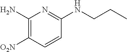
C1(N)=C([O2N])C=CC(NCCC)=N1
